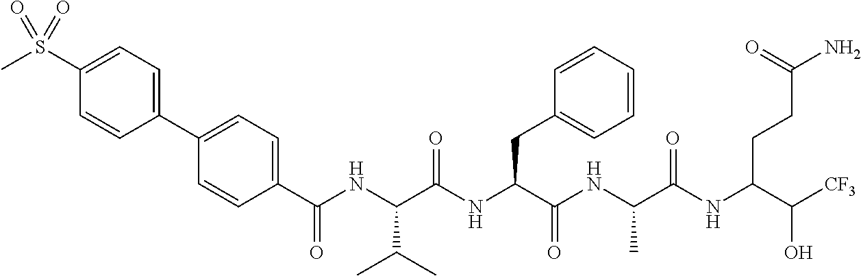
C1=CC(C(NC(C(NC(C(NC(C(NC(C([CF3])O)CCC(N)=O)=O)C)=O)CC2=CC=CC=C2)=O)C(C)C)=O)=CC=C1C1=CC=C(S(C)(=O)=O)C=C1
